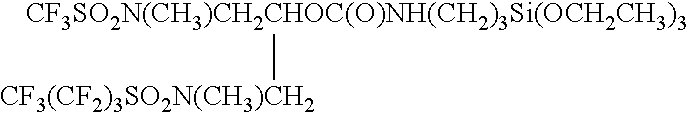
[CF3SO2N(CH3)CH2CHOC(O)NH(CH2)3Si(OCH2CH3)3][CF3(CF2)3SO2N(CH3)CH2]
